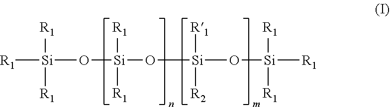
[R1][Si](O[Si](O[Si](O[Si]([R1])([R1])[R1])([R1])[R2])([R1])[R1])([R1])[R1]
